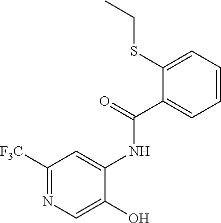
C1([F3C])=NC=C(O)C(NC(C2=CC=CC=C2SCC)=O)=C1
